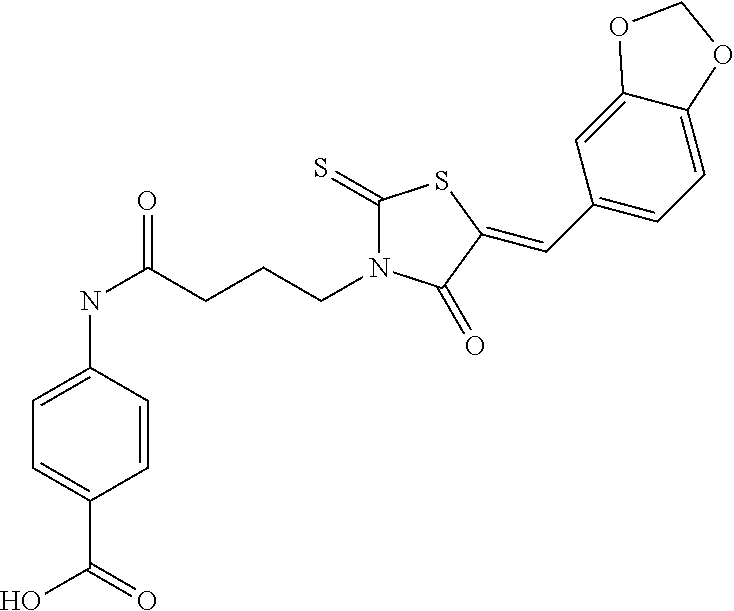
C1=CC(NC(=O)CCCN2C(=S)SC(=CC3=CC=C4C(=C3)OCO4)C2=O)=CC=C1C(=O)O
